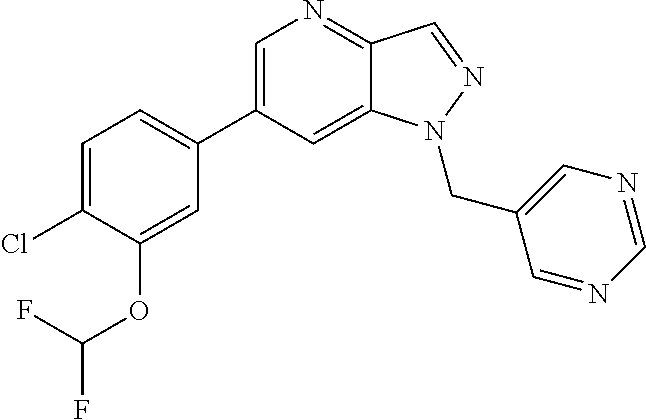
C1(C2=CC=C(Cl)C(OC(F)F)=C2)=CN=C2C(=C1)N(CC1=CN=CN=C1)N=C2
